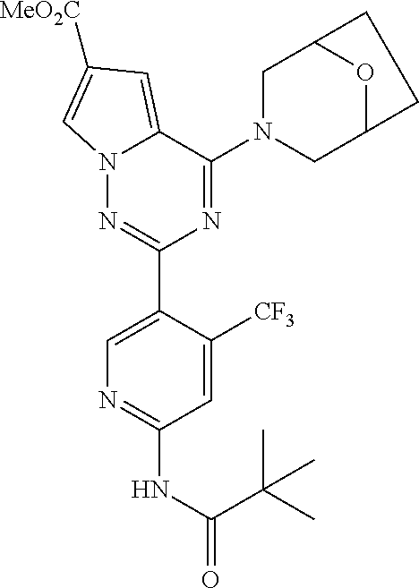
N12N=C(C3=CN=C(NC(=O)C(C)(C)C)C=C3[CF3])N=C(N3CC4OC(C3)CC4)C1=CC([MeO2C])=C2
